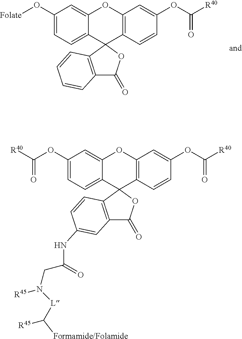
C1(O[Folate])=CC=C2C(=C1)OC1=C(C=CC(OC([R40])=O)=C1)C21C2=C(C(=O)O1)C=CC=C2.C1(OC(=O)[R40])=CC=C2C(=C1)OC1=C(C=CC(OC([R40])=O)=C1)C21C2=C(C(=O)O1)C=C(NC(=O)CN([L]C([R45])[Formamide/Folamide])[R45])C=C2
